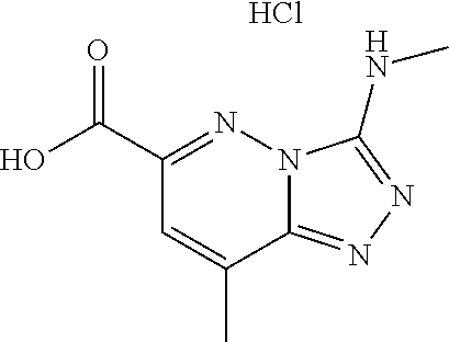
C1(C(=O)O)=NN2C(=NN=C2NC)C(C)=C1.Cl
